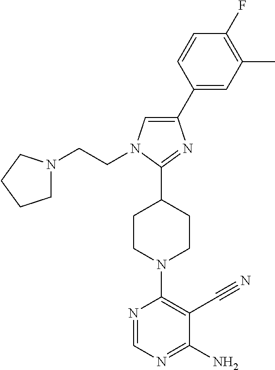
C1(C2=CC(C)=C(F)C=C2)=CN(CCN2CCCC2)C(C2CCN(C3=C(C#N)C(N)=NC=N3)CC2)=N1
